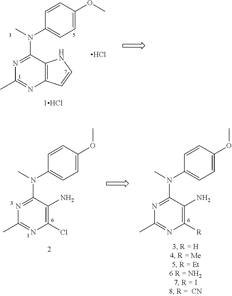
C12=C(C(N(C)C3=CC=C(OC)C=C3)=NC(C)=N1)NC=C2.Cl.C1=CC(OC)=CC=C1N(C)C1=NC(C)=NC(Cl)=C1N.C1=CC(OC)=CC=C1N(C)C1=NC(C)=NC([R])=C1N
